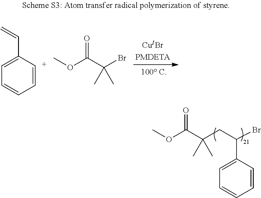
C1=[C+]C(C=C)=CC=C1.O(C(C(Br)(C)C)=O)C.O(C(C(CC(Br)C1=CC=CC=C1)(C)C)=O)C
